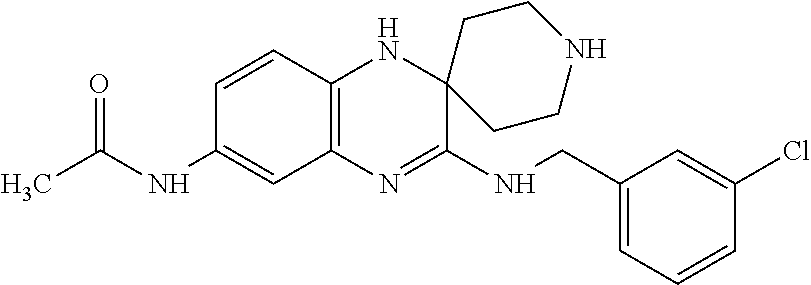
C12=C(N=C(NCC3=CC=CC(Cl)=C3)C3(N1)CCNCC3)C=C(NC(C)=O)C=C2
